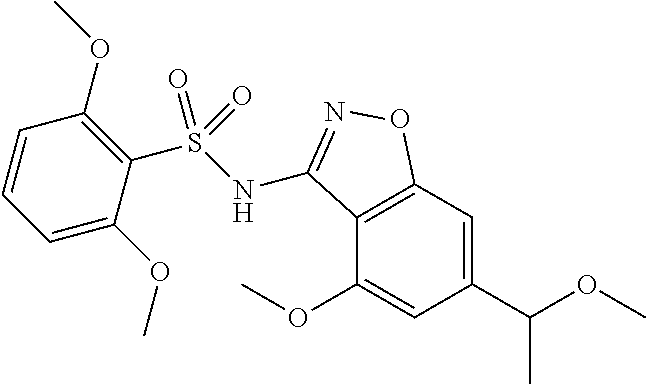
N(C1=NOC2=C1C(OC)=CC(C(OC)C)=C2)S(C1=C(OC)C=CC=C1OC)(=O)=O
